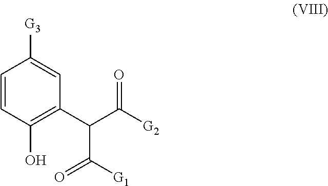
C1=CC(O)=C(C(C([G2])=O)C([G1])=O)C=C1[G3]
